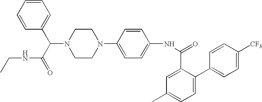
N1(C2=CC=C(NC(=O)C3=CC(C)=CC=C3C3=CC=C([CF3])C=C3)C=C2)CCN(C(C(NCC)=O)C2=CC=CC=C2)CC1
